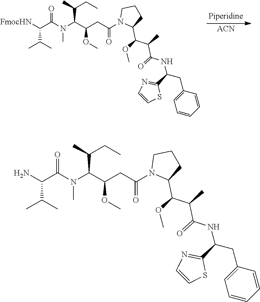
N(C(C(CC(N1C(C(OC)C(C)C(=O)NC(CC2=CC=CC=C2)C2=NC=CS2)CCC1)=O)OC)C(CC)C)(C)C(=O)C(C(C)C)N.N(C(C(CC(N1C(C(OC)C(C)C(=O)NC(CC2=CC=CC=C2)C2=NC=CS2)CCC1)=O)OC)C(CC)C)(C)C(=O)C(C(C)C)[FmocHN].[ACN]
